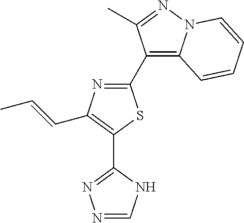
C1(C2=C(C=CC)N=C(C3=C4N(N=C3C)C=CC=C4)S2)=NN=CN1
